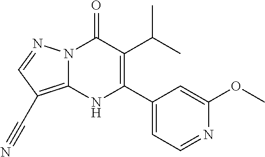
N12C(=C(C#N)C=N1)NC(C1=CC=NC(OC)=C1)=C(C(C)C)C2=O
